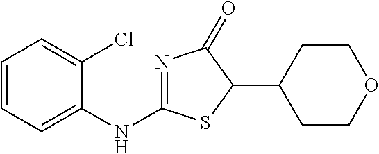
C1=CC=C(NC2=NC(=O)C(C3CCOCC3)S2)C(Cl)=C1
